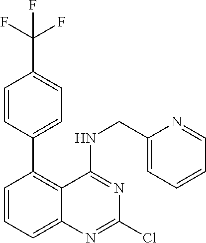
C1(C2=C3C(=CC=C2)N=C(Cl)N=C3NCC2=CC=CC=N2)=CC=C(C(F)(F)F)C=C1
